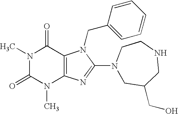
N1(C)C(=O)N(C)C2=C(C1=O)N(CC1=CC=CC=C1)C(N1CC(CO)CNCC1)=N2
